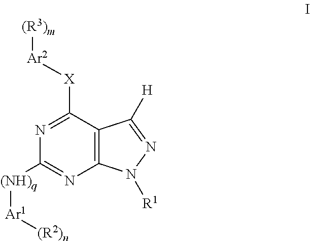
C12=C(C([X][Ar2][(R3)m])=NC([(NH)q][Ar1][(R2)n])=N1)C([H])=NN2[R1]
